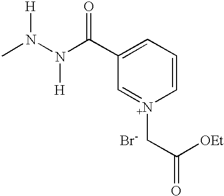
C1=CC=C(C(N(N(C)[H])[H])=O)C=[N+]1CC(=O)[OEt].[Br-]
